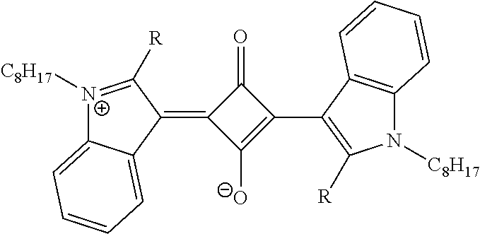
[N+]1([C8H17])=C([R])C(=C2C([O-])=C(C3=C([R])N([C8H17])C4=C3C=CC=C4)C2=O)C2=CC=CC=C12
